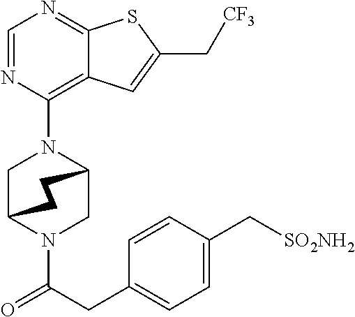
C(CC1=CC=C(C[SO2NH2])C=C1)(=O)N1C2CN(C3=C4C(=NC=N3)SC(C[CF3])=C4)C(C1)CC2
